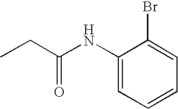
C1(NC(CC)=O)=CC=CC=C1Br
